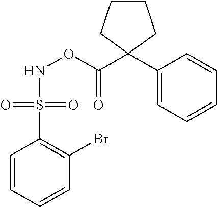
C1=CC=CC(Br)=C1S(=O)(=O)NOC(=O)C1(C2=CC=CC=C2)CCCC1
